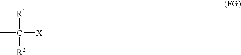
CC([X])([R1])[R2]
